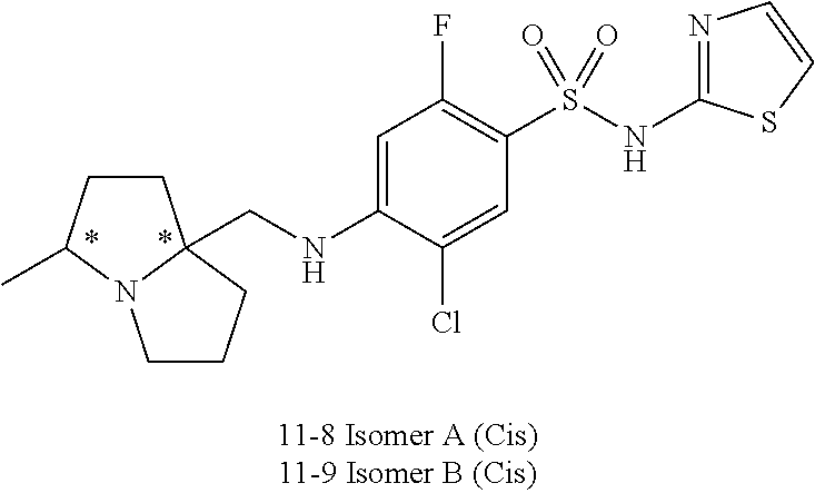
S(C1=C(F)C=C(NCC23CCCN2C(C)CC3)C(Cl)=C1)(=O)(=O)NC1=NC=CS1
